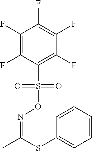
C1(S(ON=C(C)SC2=CC=CC=C2)(=O)=O)=C(F)C(F)=C(F)C(F)=C1F
